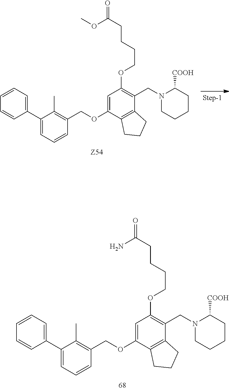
C1(C2=CC=CC=C2)=CC=CC(COC2=CC(OCCCCC(=O)N)=C(CN3C([COOH])CCCC3)C3=C2CCC3)=C1C.C1(C2=CC=CC=C2)=CC=CC(COC2=CC(OCCCCC(=O)OC)=C(CN3C([COOH])CCCC3)C3=C2CCC3)=C1C
